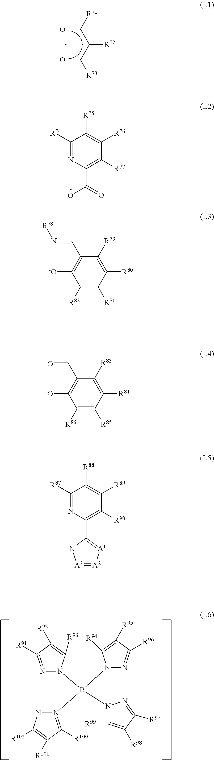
OC([R71])C(C([R73])O)[R72].N1=C([R91])C([R92])=C([R93])N1B(N1=C([R100])C([R101])=C([R102])N1)(N1C([R99])=C([R98])C([R97])=N1)N1N=C([R96])C([R95])=C1[R94].C1([R74])=NC(C(=O)O)=C([R77])C([R76])=C1[R75].C1([R82])=C([R81])C([R80])=C([R79])C(C=N[R78])=C1[-O].C1([R86])=C([R85])C([R84])=C([R83])C(C=O)=C1[-O].C1([R87])=NC(C2=[A1][A2]=[A3][-N]2)=C([R90])C([R89])=C1[R88]
